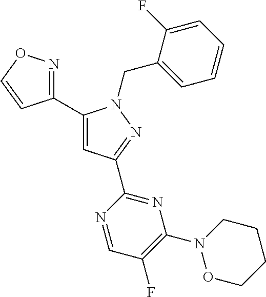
C1(C2=CC(C3=NC(N4OCCCC4)=C(F)C=N3)=NN2CC2=CC=CC=C2F)=NOC=C1
